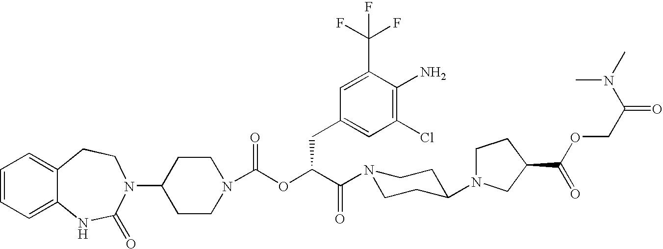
C1(N2C(=O)NC3=CC=CC=C3CC2)CCN(C(OC(C(N2CCC(N3CCC(C(OCC(N(C)C)=O)=O)C3)CC2)=O)CC2=CC(Cl)=C(N)C(C(F)(F)F)=C2)=O)CC1
